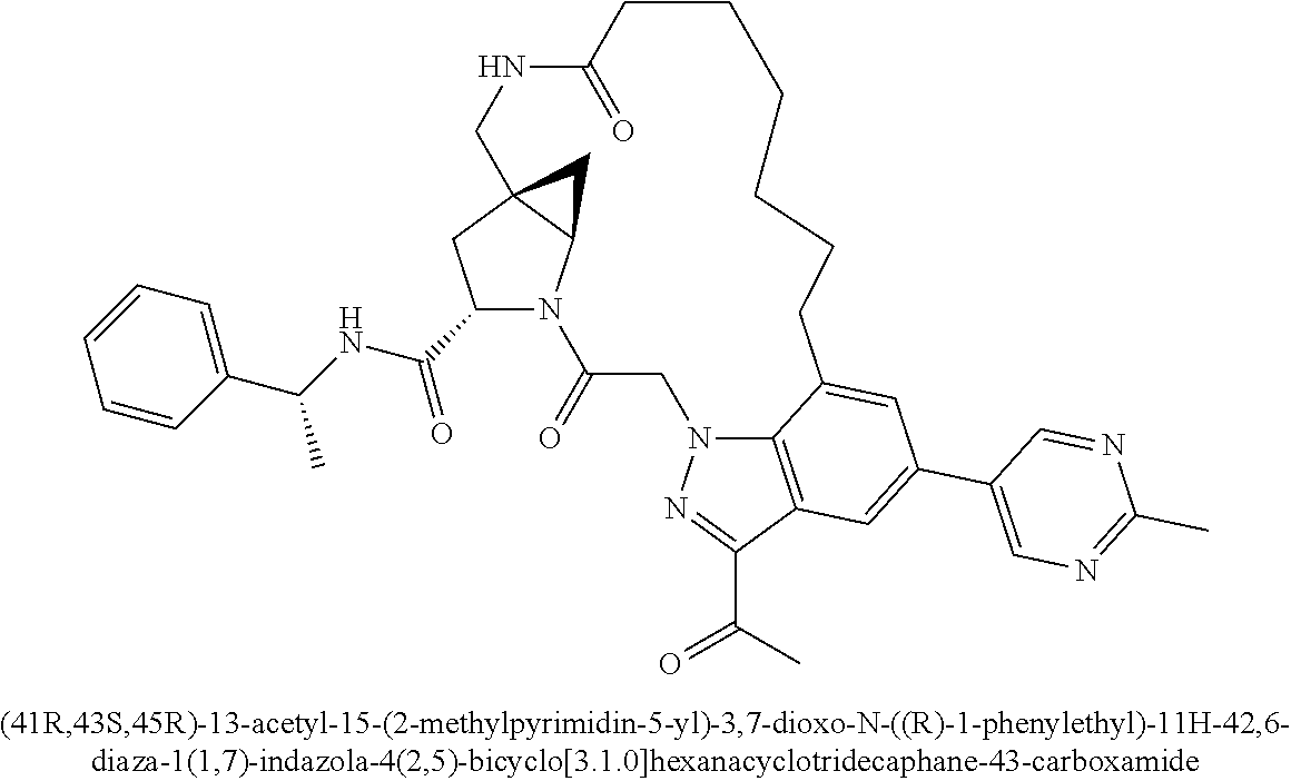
C1(C(NC(C2=CC=CC=C2)C)=O)N2C3C(C1)(C3)CNC(=O)CCCCCCC1=CC(C3=CN=C(C)N=C3)=CC3=C1N(CC2=O)N=C3C(=O)C
